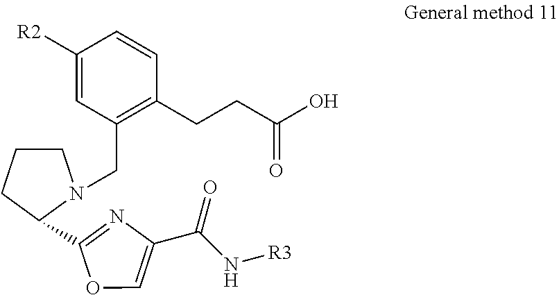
C1([R2])=CC(CN2C(C3=NC(C(N[R3])=O)=CO3)CCC2)=C(CCC(O)=O)C=C1
